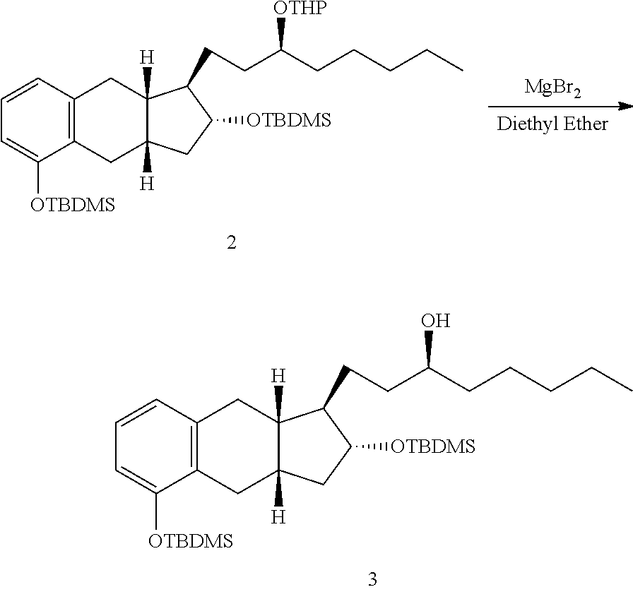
[Diethyl Ether].[MgBr2].C1=C([OTBDMS])C2=C(C=C1)CC1([H])C([H])(C2)CC([OTBDMS])C1CCC([OTHP])CCCCC.C1=C([OTBDMS])C2=C(C=C1)CC1([H])C([H])(C2)CC([OTBDMS])C1CCC(O)CCCCC
